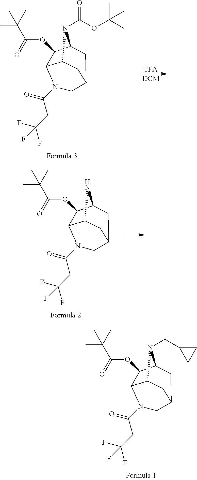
C1(OC(=O)C(C)(C)C)C2N(C(=O)CC(F)(F)F)CC3CC1N(CC1CC1)C2C3.C1(OC(=O)C(C)(C)C)C2N(C(=O)CC(F)(F)F)CC3CC1N(C(=O)OC(C)(C)C)C2C3.[TFA].[DCM].C1(OC(=O)C(C)(C)C)C2N(C(=O)CC(F)(F)F)CC3CC1NC2C3
